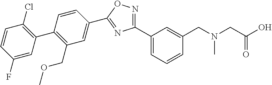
C1(F)=CC(C2=C(COC)C=C(C3=NC(C4=CC=CC(CN(CC(O)=O)C)=C4)=NO3)C=C2)=C(Cl)C=C1
